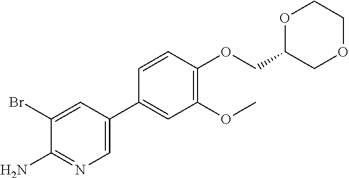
C1(Br)=CC(C2=CC(OC)=C(OCC3COCCO3)C=C2)=CN=C1N
